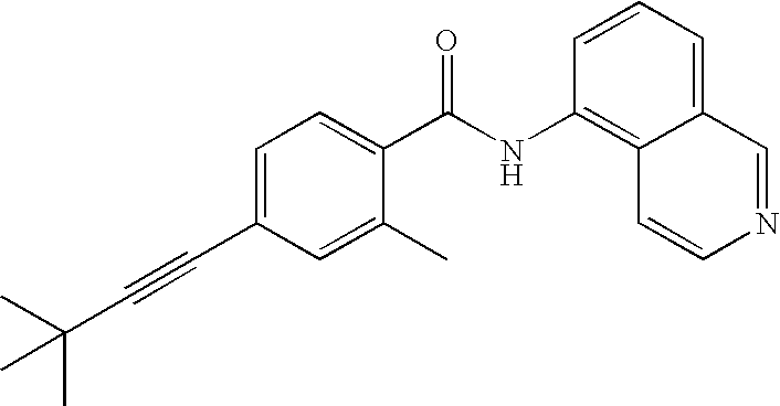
C1(C#CC(C)(C)C)=CC=C(C(NC2=C3C(=CC=C2)C=NC=C3)=O)C(C)=C1
